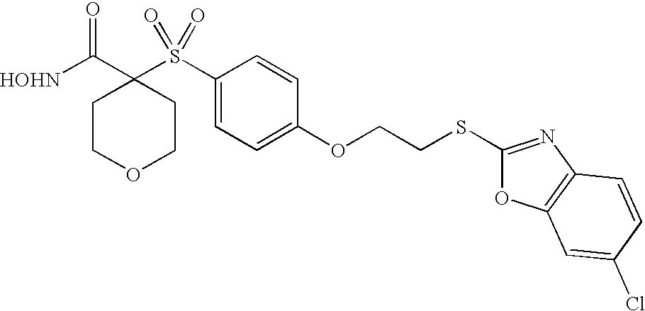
[HOHN]C(C1(S(C2=CC=C(OCCSC3=NC4=C(O3)C=C(Cl)C=C4)C=C2)(=O)=O)CCOCC1)=O
